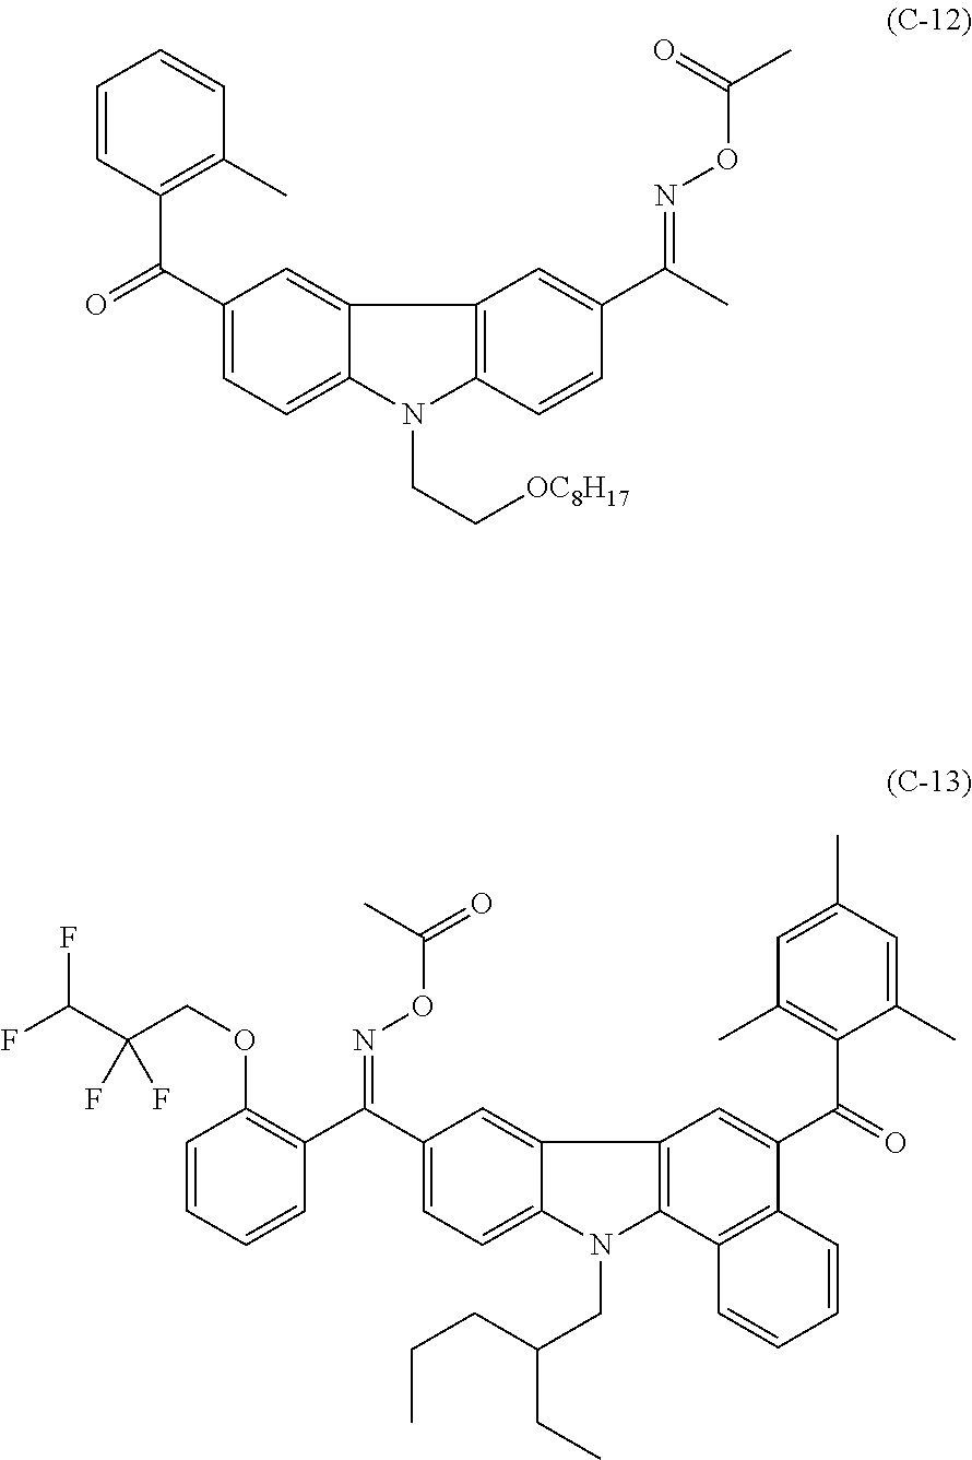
C1(C(=O)C2=C(C)C=CC=C2)=CC=C2C(=C1)C1=C(N2CC[OC8H17])C=CC(C(=NOC(C)=O)C)=C1.C1(C(C2=C(OCC(C(F)F)(F)F)C=CC=C2)=NOC(=O)C)=CC=C2C(=C1)C1=C(N2CC(CC)CCC)C2=C(C(C(=O)C3=C(C)C=C(C)C=C3C)=C1)C=CC=C2
